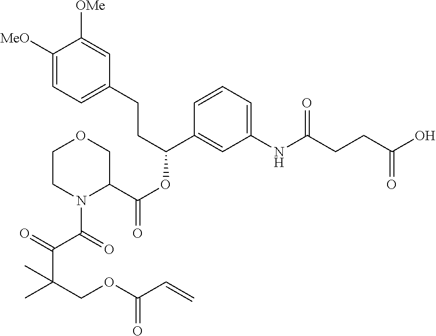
C1(CCC(OC(=O)C2COCCN2C(=O)C(=O)C(COC(=O)C=C)(C)C)C2=CC(NC(CCC(O)=O)=O)=CC=C2)=CC=C([MeO])C([OMe])=C1
